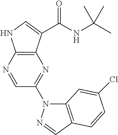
C12=C(N=CC(N3C4=C(C=N3)C=CC(Cl)=C4)=N1)NC=C2C(NC(C)(C)C)=O
